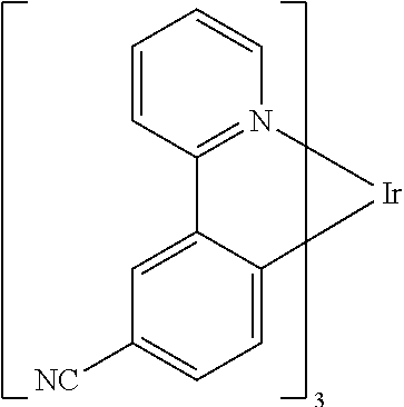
C1=CC2=N(C=C1)[Ir]C1=CC=C([NC])C=C21
